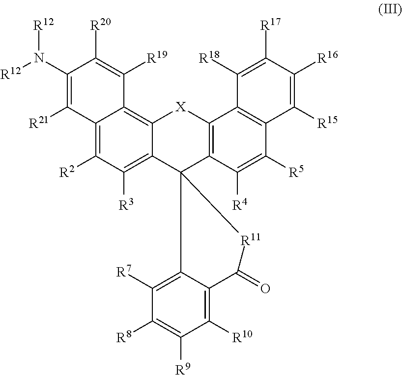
C12=C([R2])C([R3])=C3C(=C1C([R19])=C([R20])C(N([R12])[R12])=C2[R21])[X]C1=C(C32C3=C([R7])C([R8])=C([R9])C([R10])=C3C(=O)[R11]2)C([R4])=C([R5])C2=C1C([R18])=C([R17])C([R16])=C2[R15]
